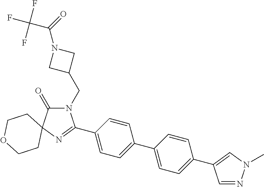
N1(CC2CN(C(=O)C(F)(F)F)C2)C(=O)C2(N=C1C1=CC=C(C3=CC=C(C4=CN(C)N=C4)C=C3)C=C1)CCOCC2
